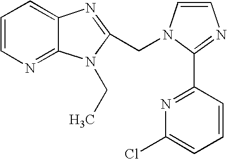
C1=CN=C2C(=C1)N=C(CN1C=CN=C1C1=NC(Cl)=CC=C1)N2CC
